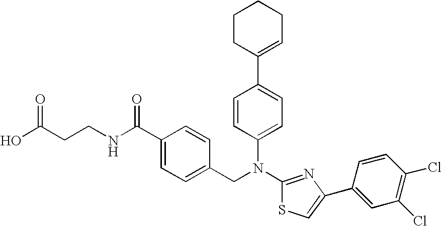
C1(C2=CC=C(N(C3=NC(C4=CC(Cl)=C(Cl)C=C4)=CS3)CC3=CC=C(C(NCCC(O)=O)=O)C=C3)C=C2)=CCCCC1
